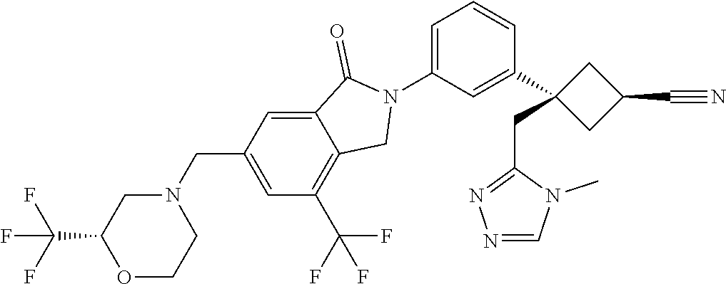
N1(C2=CC=CC(C3(CC4=NN=CN4C)CC(C#N)C3)=C2)C(=O)C2=CC(CN3CC(C(F)(F)F)OCC3)=CC(C(F)(F)F)=C2C1
